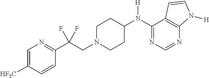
C1(N(C2CCN(CC(C3=NC=C([HF2C])C=C3)(F)F)CC2)[H])=NC=NC2=C1C=CN2[H]
